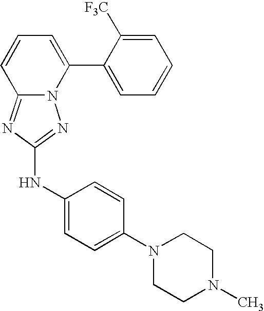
N12C(=NC(NC3=CC=C(N4CCN(C)CC4)C=C3)=N1)C=CC=C2C1=CC=CC=C1[F3C]
